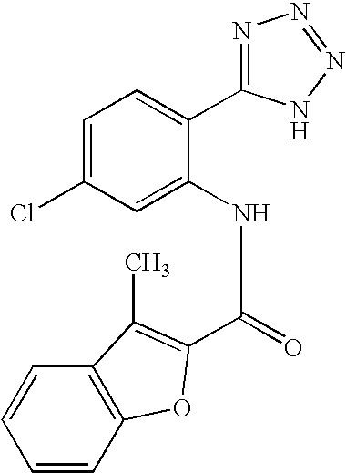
C1=C(Cl)C=C(NC(=O)C2=C(C)C3=C(C=CC=C3)O2)C(C2=NN=NN2)=C1
